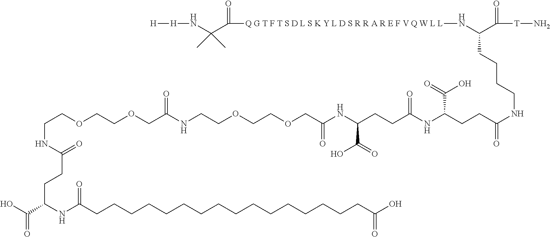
O(CCOCC(NCCOCCOCC(NC(CCC(NC(CCC(NCCCCC(C([T]N)=O)N[Q G T F T S D L S K Y L D S R R A R E F V Q W L L]C(C(N[H][H])(C)C)=O)=O)C(=O)O)=O)C(=O)O)=O)=O)CCNC(CCC(NC(CCCCCCCCCCCCCCCCC(O)=O)=O)C(O)=O)=O
